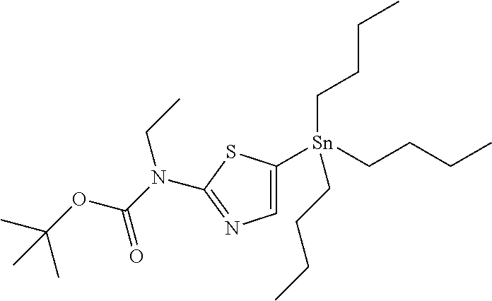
C1=C([Sn](CCCC)(CCCC)CCCC)SC(N(C(OC(C)(C)C)=O)CC)=N1
